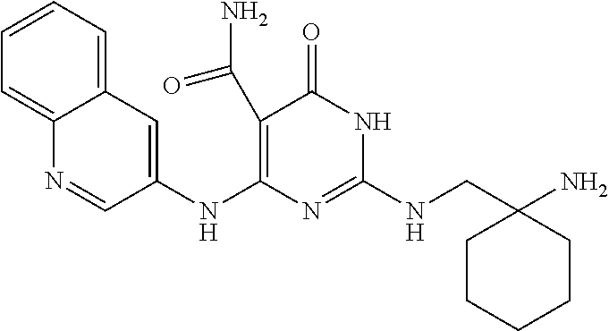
C1(C(N)=O)=C(NC2=CC3=CC=CC=C3N=C2)N=C(NCC2(N)CCCCC2)NC1=O
